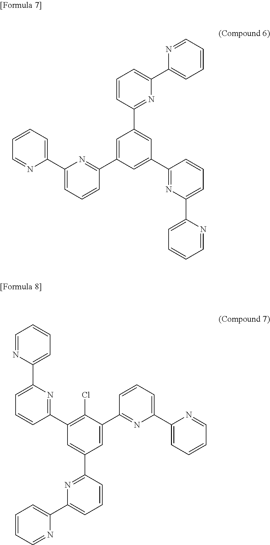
N1=CC=CC=C1C1=CC=CC(C2=CC(C3=NC(C4=CC=CC=N4)=CC=C3)=CC(C3=NC(C4=CC=CC=N4)=CC=C3)=C2)=N1.C1=NC(C2=CC=CC(C3=C(Cl)C(C4=NC(C5=CC=CC=N5)=CC=C4)=CC(C4=NC(C5=CC=CC=N5)=CC=C4)=C3)=N2)=CC=C1
